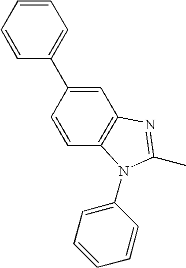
C1=CC(C2=CC=CC=C2)=CC2=C1N(C1=CC=CC=C1)C(C)=N2
